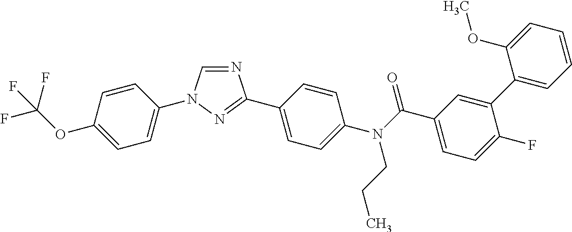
C1=C(OC(F)(F)F)C=CC(N2C=NC(C3=CC=C(N(C(C4=CC=C(F)C(C5=CC=CC=C5OC)=C4)=O)CCC)C=C3)=N2)=C1
